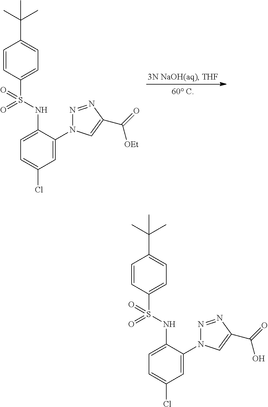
C1(S(NC2=CC=C(Cl)C=C2N2N=NC(C(=O)[OEt])=C2)(=O)=O)=CC=C(C(C)(C)C)C=C1.C1(S(NC2=CC=C(Cl)C=C2N2N=NC(C(=O)O)=C2)(=O)=O)=CC=C(C(C)(C)C)C=C1
